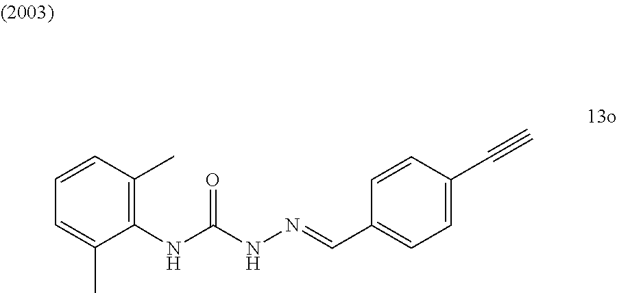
N(C(NN=CC1=CC=C(C#C)C=C1)=O)C1=C(C)C=CC=C1C
